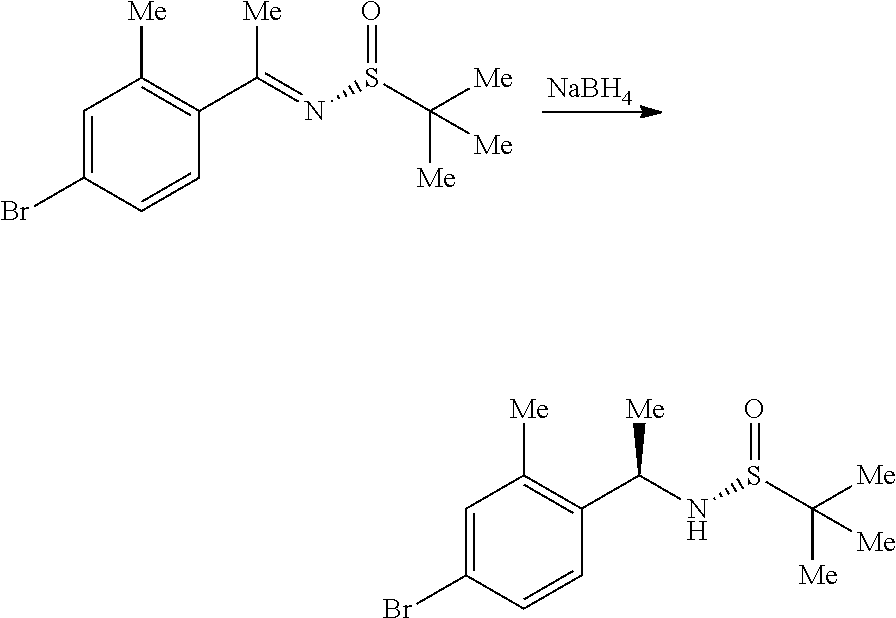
[NaBH4].N(S(C([Me])([Me])[Me])=O)=C(C1=C([Me])C=C(Br)C=C1)[Me].N(S(C([Me])([Me])[Me])=O)C(C1=C([Me])C=C(Br)C=C1)[Me]
